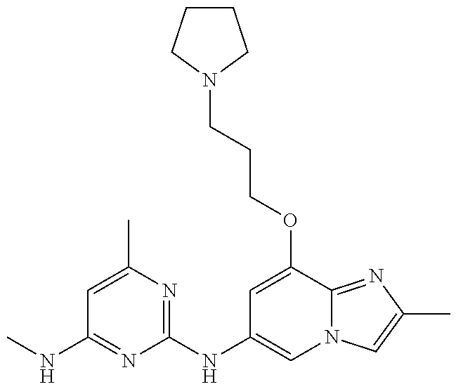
CNC1=NC(NC2=CN3C(=NC(C)=C3)C(OCCCN3CCCC3)=C2)=NC(C)=C1
